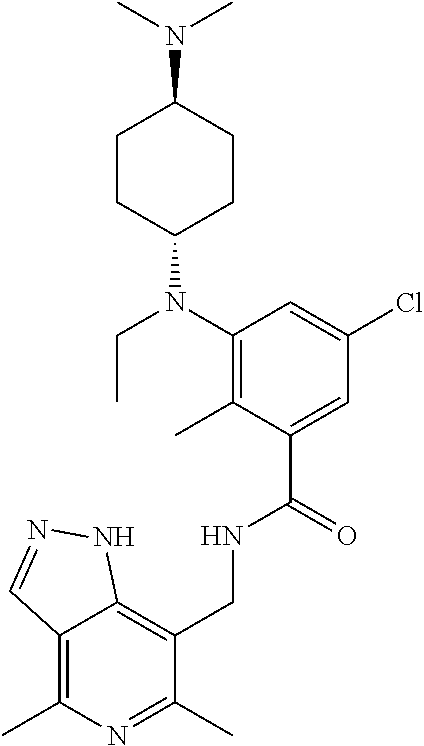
C1(CNC(C2=CC(Cl)=CC(N(C3CCC(N(C)C)CC3)CC)=C2C)=O)=C2C(=C(C)N=C1C)C=NN2
